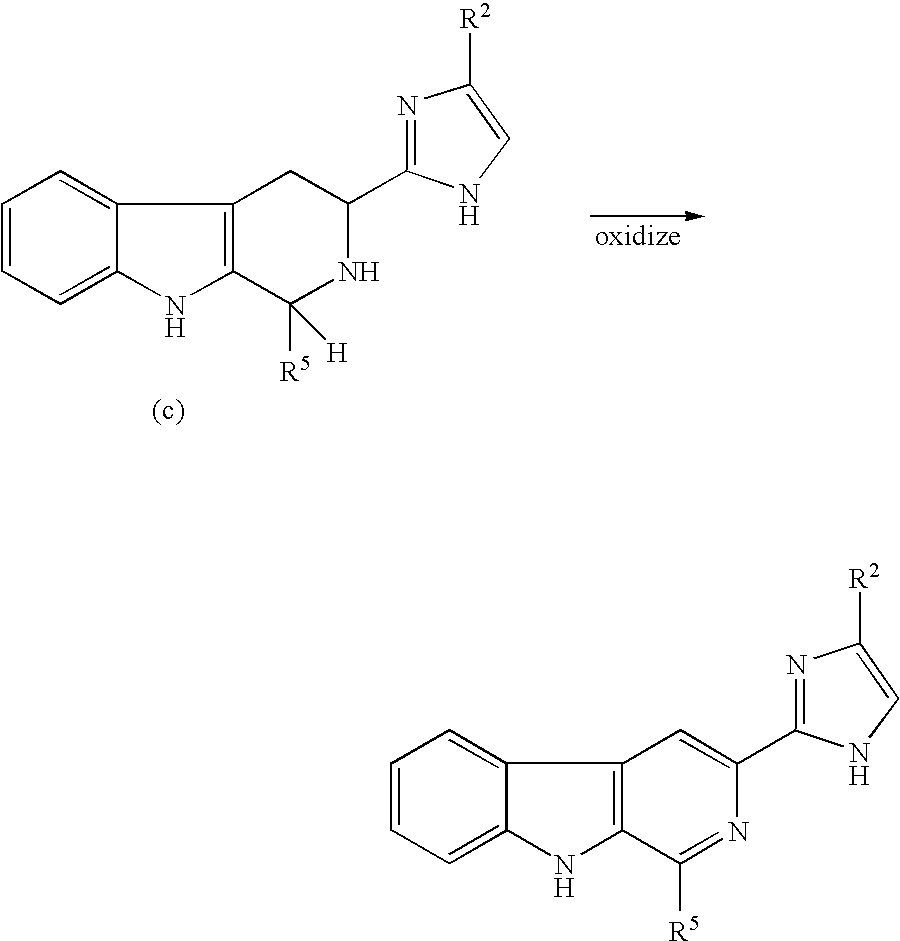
C1=CC=C2C(=C1)C1=C(N2)C([R5])([H])NC(C2=NC([R2])=CN2)C1.C1=CC=C2C(=C1)C1=C(N2)C([R5])=NC(C2=NC([R2])=CN2)=C1
